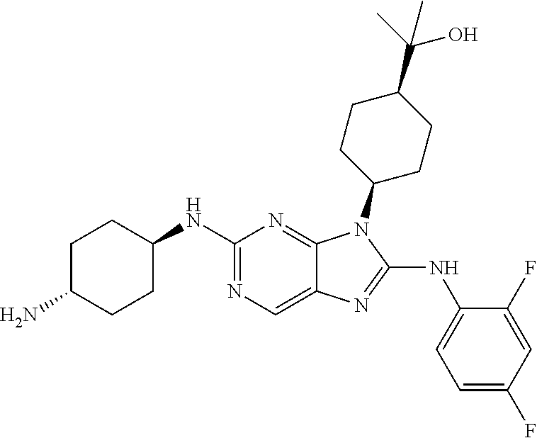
N1=C(NC2CCC(N)CC2)N=C2C(=C1)N=C(NC1=CC=C(F)C=C1F)N2C1CCC(C(C)(O)C)CC1
